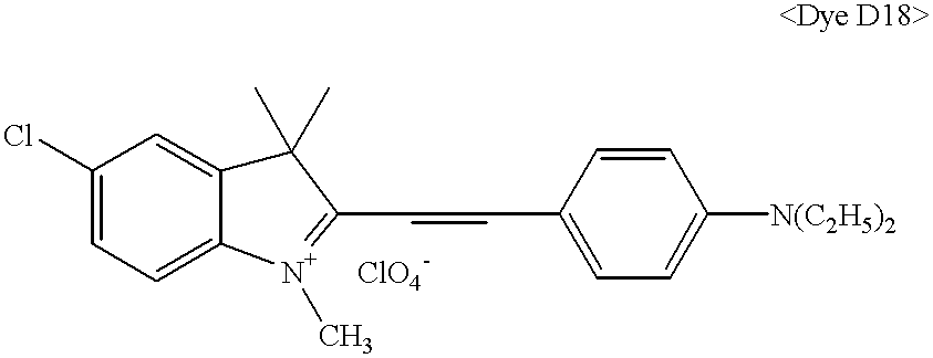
C1=CC(C=CC2=[N+](C)C3=CC=C(Cl)C=C3C2(C)C)=CC=C1[N(C2H5)2].[ClO4-]
